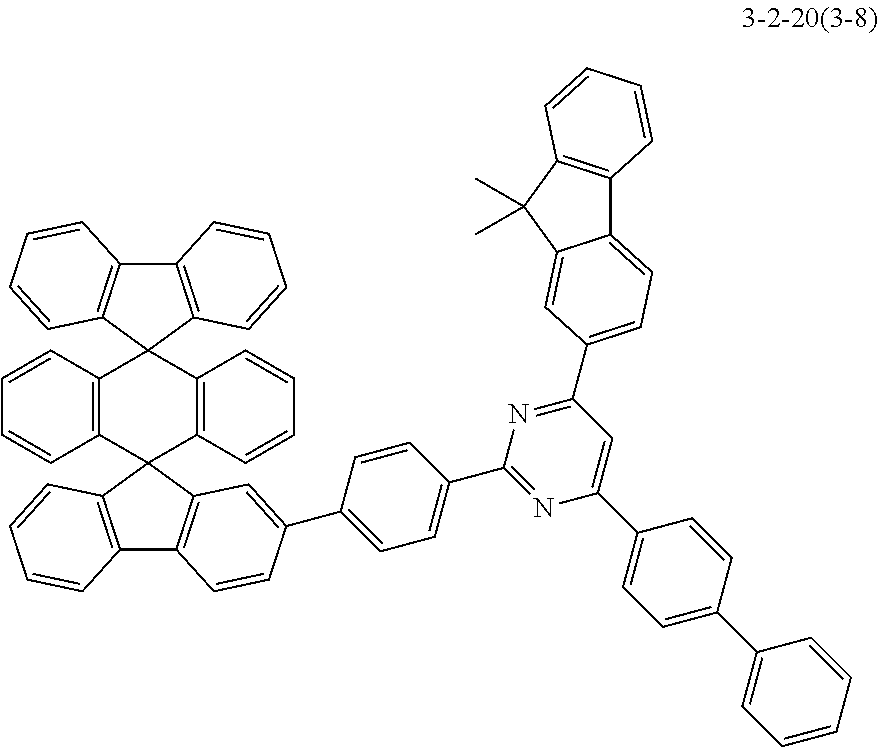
C12=C(C3(C4=C1C=CC=C4)C1=C(C4(C5=C3C=CC=C5)C3=C(C5=C4C=CC=C5)C=CC(C4=CC=C(C5=NC(C6=CC=C(C7=CC=CC=C7)C=C6)=CC(C6=CC=C7C8=C(C(C)(C)C7=C6)C=CC=C8)=N5)C=C4)=C3)C=CC=C1)C=CC=C2
